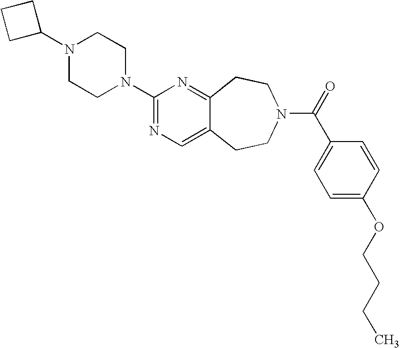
C1C(N2CCN(C3=NC=C4C(=N3)CCN(C(=O)C3=CC=C(OCCCC)C=C3)CC4)CC2)CC1
